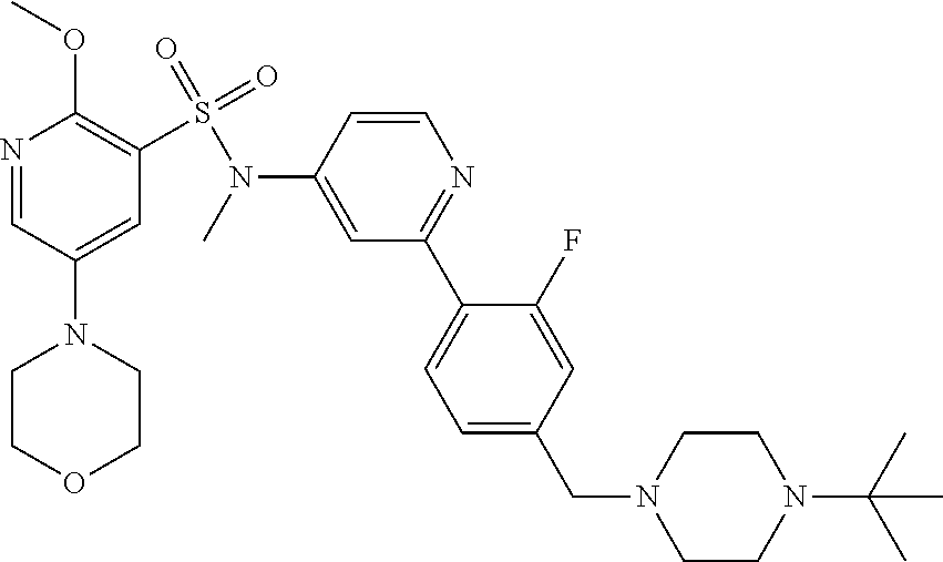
N1=CC(N2CCOCC2)=CC(S(N(C2=CC(C3=CC=C(CN4CCN(C(C)(C)C)CC4)C=C3F)=NC=C2)C)(=O)=O)=C1OC
